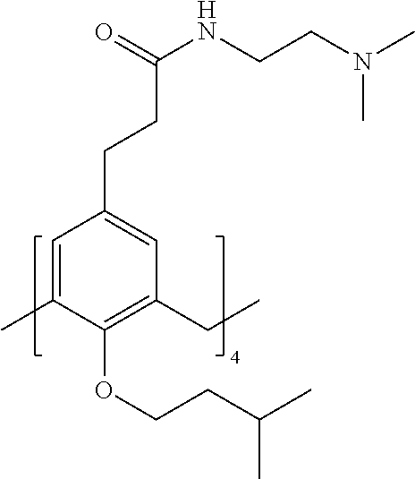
C1=C(C)C(OCCC(C)C)=C(CC)C=C1CCC(NCCN(C)C)=O
